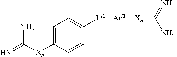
C1=C([Xn]C(=N)N)C=CC([Lt1][Art1][Xn]C(=N)[NH2])=C1
